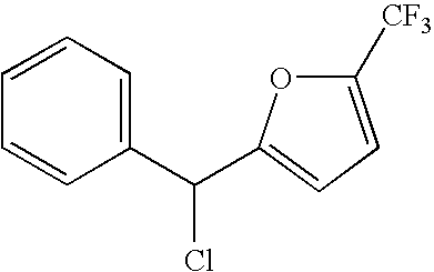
C1=CC=C(C(Cl)C2=CC=C([CF3])O2)C=C1
